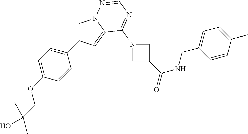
C1(C2=CN3C(=C2)C(N2CC(C(NCC4=CC=C(C)C=C4)=O)C2)=NC=N3)=CC=C(OCC(O)(C)C)C=C1
